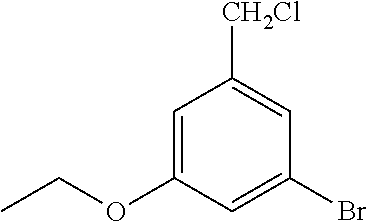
C1=C(OCC)C=C(Br)C=C1[CH2Cl]
